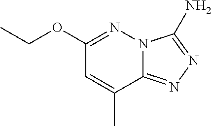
N12C(=NN=C1N)C(C)=CC(OCC)=N2
